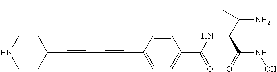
C(C#CC1=CC=C(C(NC(C(=O)NO)C(C)(N)C)=O)C=C1)#CC1CCNCC1
